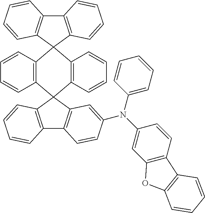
C12=C(C=CC=C1)C1(C3=C(C=CC=C3)C23C2=C(C4=C3C=CC=C4)C=CC=C2)C2=C(C3=C1C=CC=C3)C=CC(N(C1=CC3=C(C=C1)C1=C(O3)C=CC=C1)C1=CC=CC=C1)=C2
